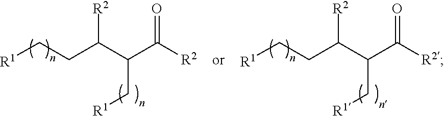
[R1]CCC(C(C([R2])=O)C[R1])[R2].[R1]CCC(C(C([R2])=O)C[R1])[R2]
